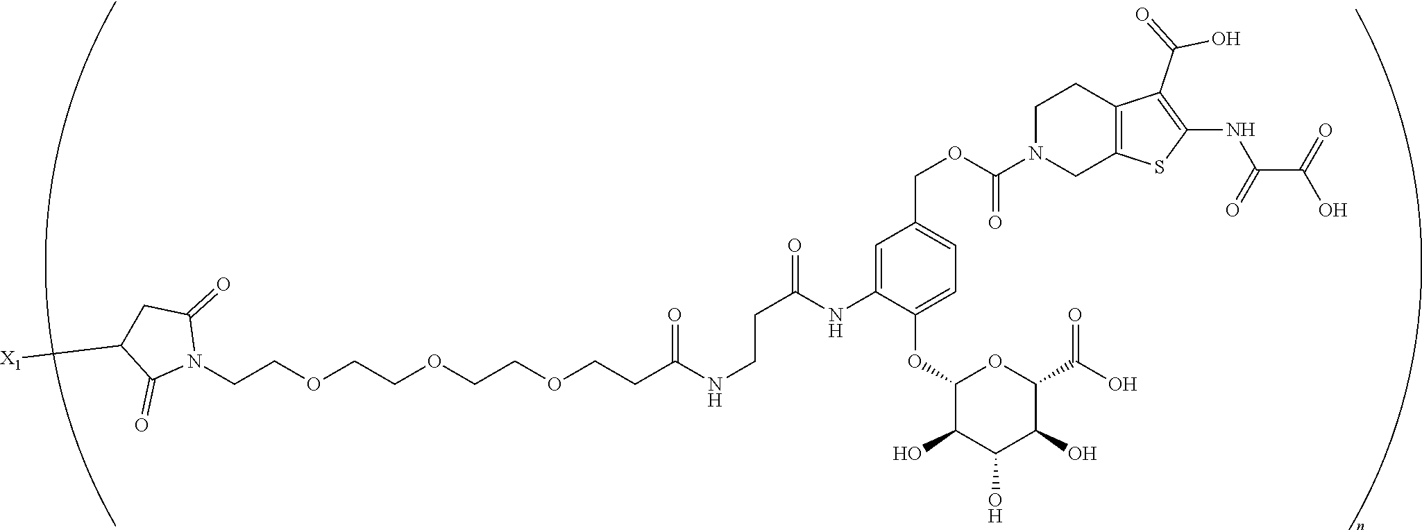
C(COCCOCCOCCC(NCCC(=O)NC1=CC(COC(N2CC3=C(CC2)C(C(=O)O)=C(NC(C(=O)O)=O)S3)=O)=CC=C1OC1C(O)C(O)C(O)C(C(O)=O)O1)=O)N1C(=O)CC([X1])C1=O
